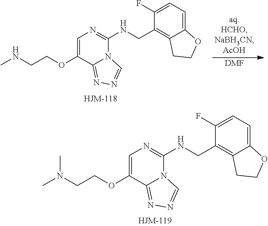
C1=C(OCCN(C)C)C2=NN=CN2C(NCC2=C3C(=CC=C2F)OCC3)=N1.[DMF].C1=C(OCCNC)C2=NN=CN2C(NCC2=C3C(=CC=C2F)OCC3)=N1
